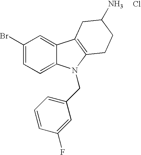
C1(Br)=CC=C2C(=C1)C1=C(N2CC2=CC=CC(F)=C2)CCC(N)C1.Cl
